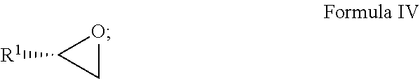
C1OC1[R1]
